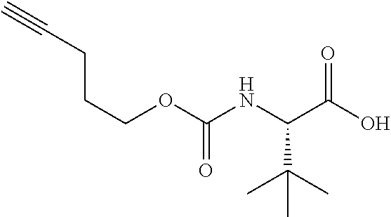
C#CCCCOC(NC(C(O)=O)C(C)(C)C)=O
